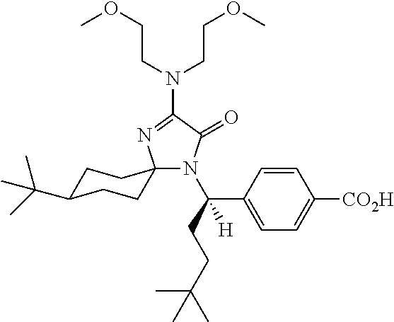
N(C1=NC2(N(C(CCC(C)(C)C)(C3=CC=C([CO2H])C=C3)[H])C1=O)CCC(C(C)(C)C)CC2)(CCOC)CCOC
